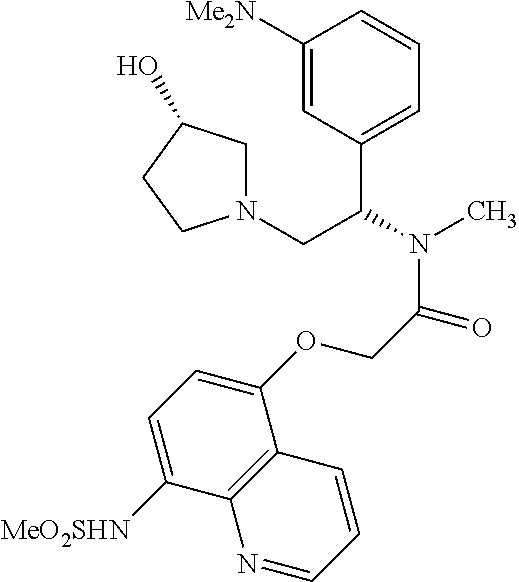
C1([Me2N])=CC(C(CN2CC(O)CC2)N(C)C(=O)COC2=CC=C([MeO2SHN])C3=C2C=CC=N3)=CC=C1
